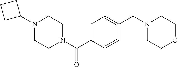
N1(C2CCC2)CCN(C(C2=CC=C(CN3CCOCC3)C=C2)=O)CC1
